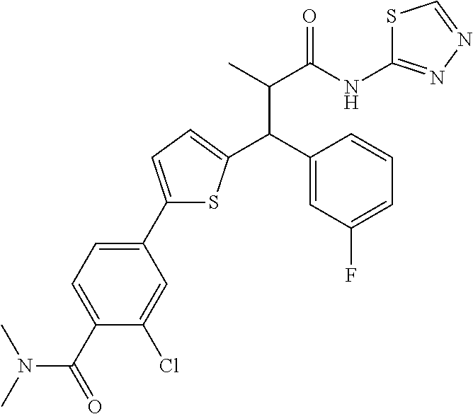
C1(C2=CC=C(C(C3=CC(F)=CC=C3)C(C)C(NC3=NN=CS3)=O)S2)=CC=C(C(=O)N(C)C)C(Cl)=C1
